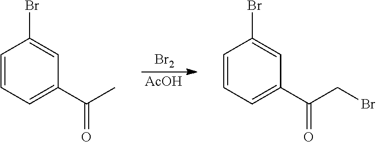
[Br2].[AcOH].C1=CC=C(C(C)=O)C=C1Br.C1=CC=C(C(CBr)=O)C=C1Br
